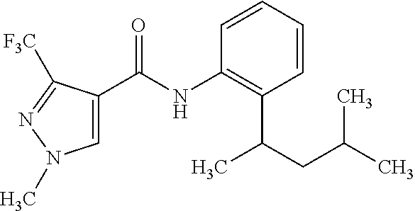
C1=C(C(NC2=C(C(CC(C)C)C)C=CC=C2)=O)C([F3C])=NN1C
